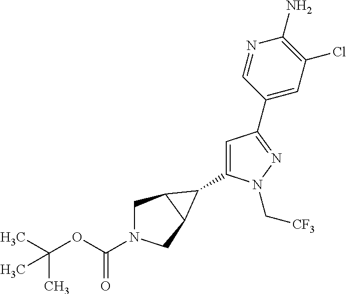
C1=C(C2C3CN(C(OC(C)(C)C)=O)CC32)N(C[CF3])N=C1C1=CC(Cl)=C(N)N=C1
